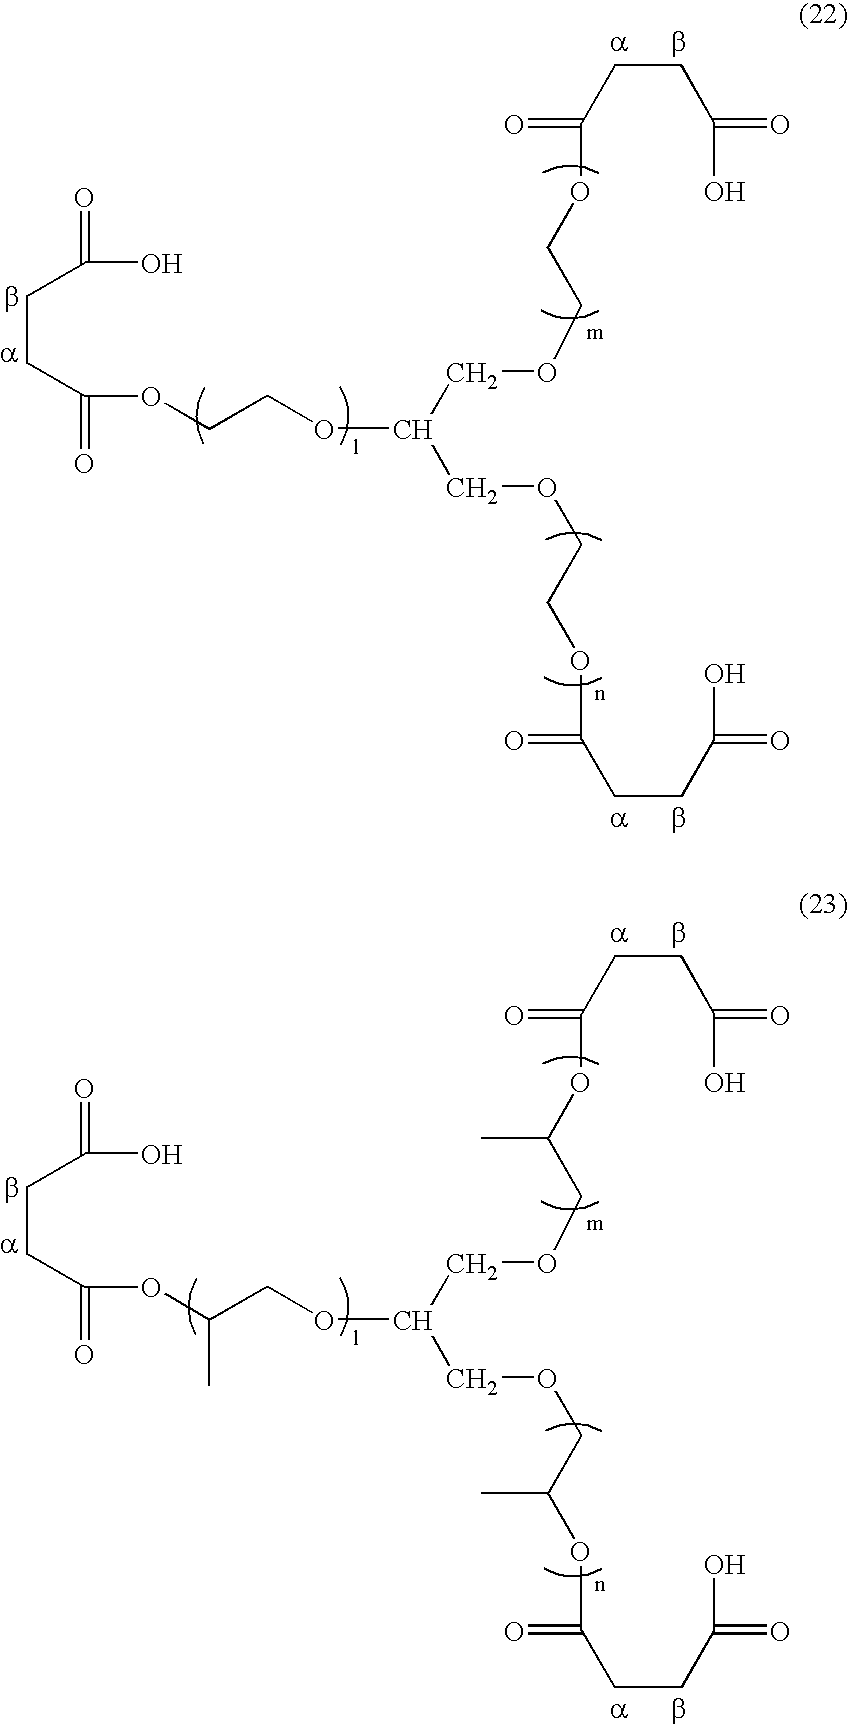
C(CC(=O)O)C(=O)OCCOCC(OCCOC(CCC(O)=O)=O)COCCOC(=O)CCC(=O)O.C(CC(=O)O)C(=O)OC(COCC(OCC(OC(CCC(O)=O)=O)C)COCC(OC(=O)CCC(=O)O)C)C
